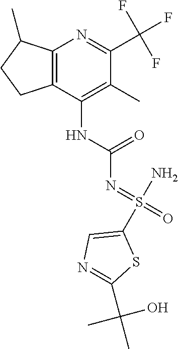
C12=C(C(NC(N=S(=O)(N)C3=CN=C(C(C)(O)C)S3)=O)=C(C)C(C(F)(F)F)=N1)CCC2C
